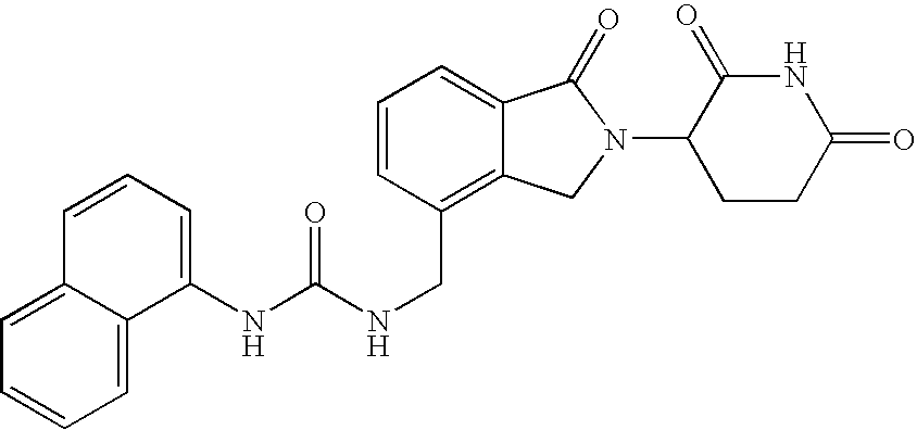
C1=CC(CNC(=O)NC2=CC=CC3=CC=CC=C23)=C2C(=C1)C(=O)N(C1CCC(=O)NC1=O)C2
